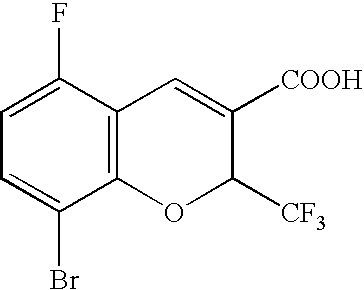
C12=C(C(F)=CC=C1Br)C=C([COOH])C([CF3])O2
